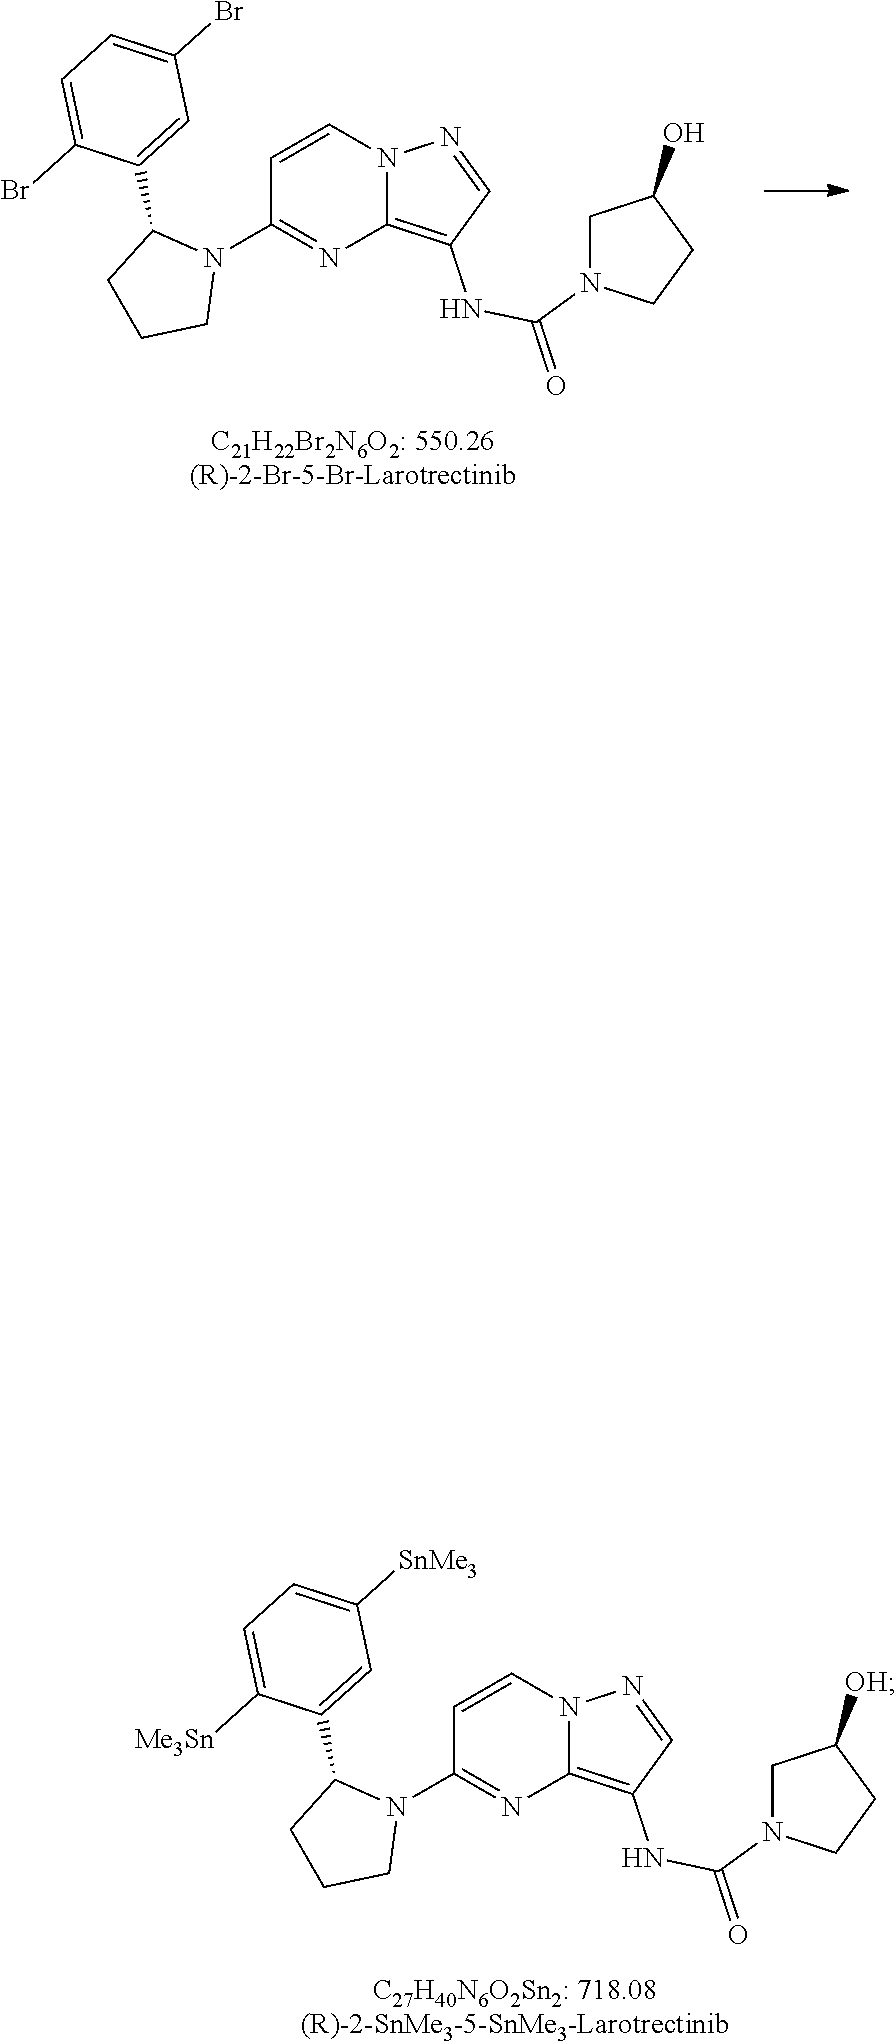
C1=CN2C(=C(NC(=O)N3CC(O)CC3)C=N2)N=C1N1C(C2=CC(Br)=CC=C2Br)CCC1.[C21H22Br2N6O2: 550.26(R)-2-Br-5-Br-Larotrectinib].C1=CN2C(=C(NC(=O)N3CC([OH])CC3)C=N2)N=C1N1C(C2=CC([SnMe3])=CC=C2[Me3Sn])CCC1.[C27H40N6O2Sn2: 718.08(R)-2-SnMe3-5-SnMe3-Larotrectinib]
